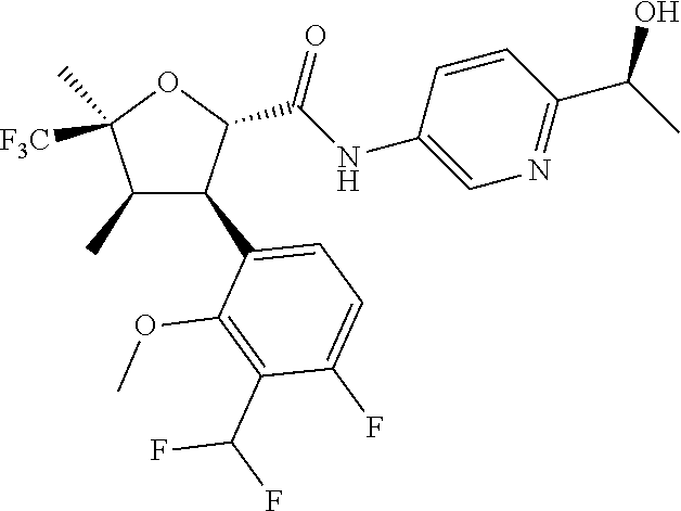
C1(C)C(C2=CC=C(F)C(C(F)F)=C2OC)C(C(NC2=CN=C(C(C)O)C=C2)=O)OC1(C)[F3C]
